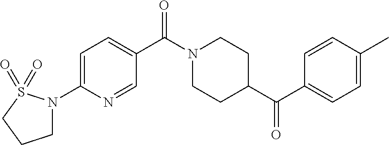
C1=C(N2CCCS2(=O)=O)N=CC(C(N2CCC(C(=O)C3=CC=C(C)C=C3)CC2)=O)=C1
